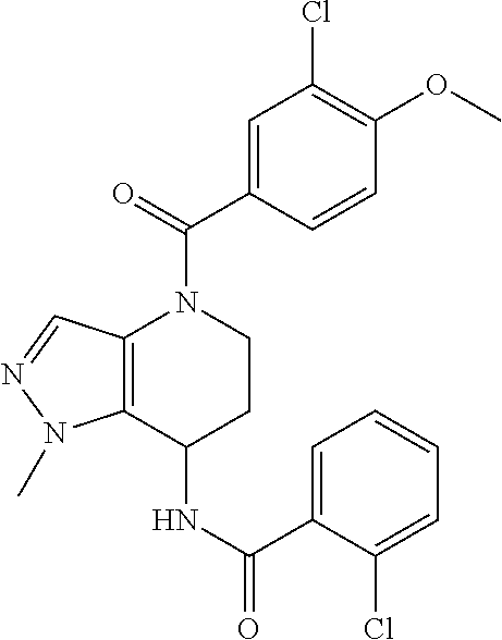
C12=C(C(NC(=O)C3=CC=CC=C3Cl)CCN1C(=O)C1=CC(Cl)=C(OC)C=C1)N(C)N=C2
